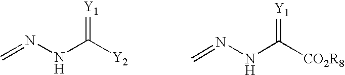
C=NNC([Y2])=[Y1].C=NNC([CO2R8])=[Y1]
